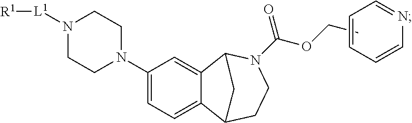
C1(N2CCN([L1][R1])CC2)=CC=C2C(=C1)C1N(C(OCC)=O)CCC2C1.C1=CC=CN=C1
